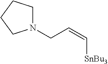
N1(CC=C[SnBu3])CCCC1
